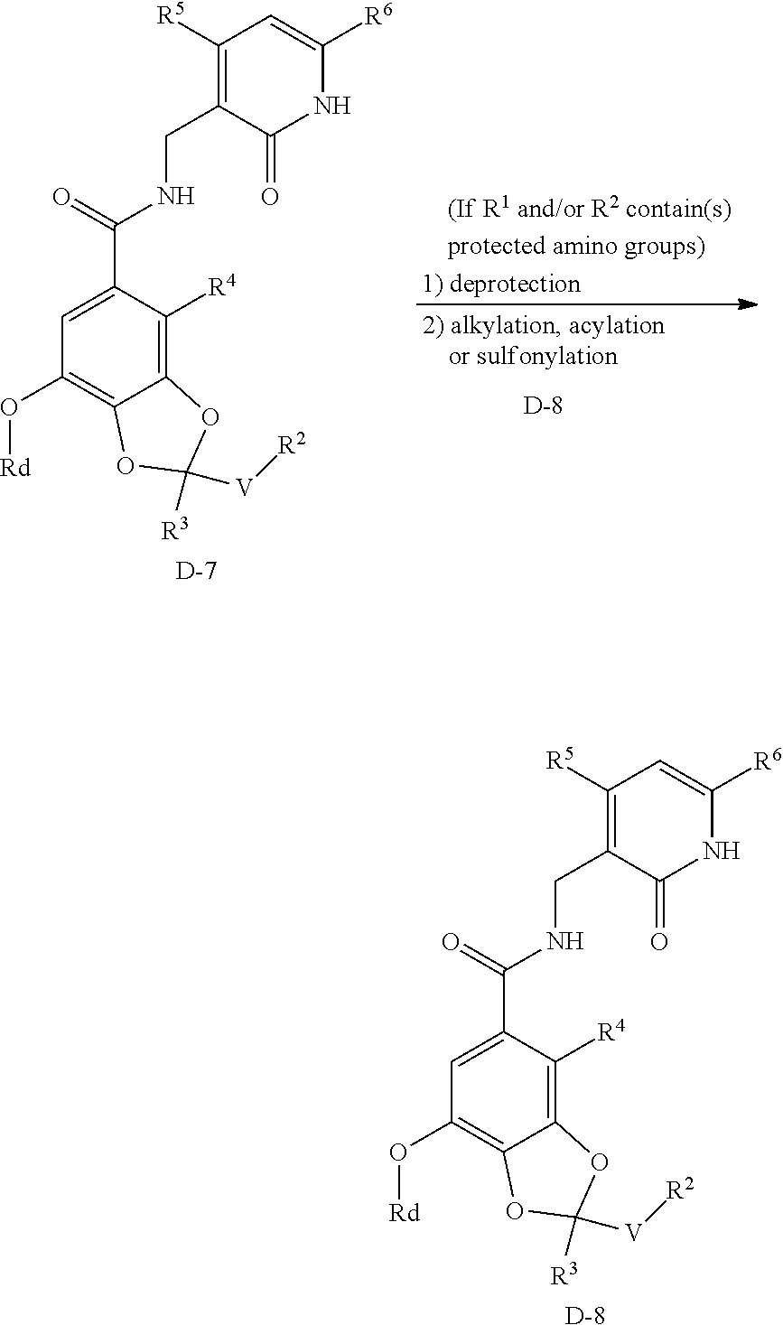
[D].C1=C(C(=O)NCC2=C([R5])C=C([R6])NC2=O)C([R4])=C2C(=C1O[Rd])OC([V][R2])([R3])O2.[D].C1=C(C(=O)NCC2=C([R5])C=C([R6])NC2=O)C([R4])=C2C(=C1O[Rd])OC([V][R2])([R3])O2.[D]
